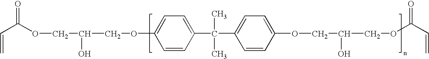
C(=C)C(OCC(O)COC1=CC=C(C(C2=CC=C(OCC(O)COC(C=C)=O)C=C2)(C)C)C=C1)=O
